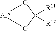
[Arn]1OC([R11])([R12])O1
